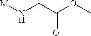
[M]NCC(OC)=O
